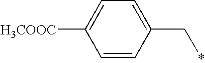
C1=CC(C*)=CC=C1[H3COOC]
